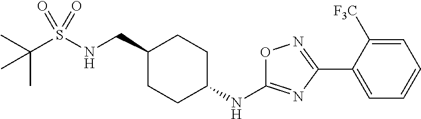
C(S(NCC1CCC(NC2=NC(C3=CC=CC=C3[F3C])=NO2)CC1)(=O)=O)(C)(C)C
